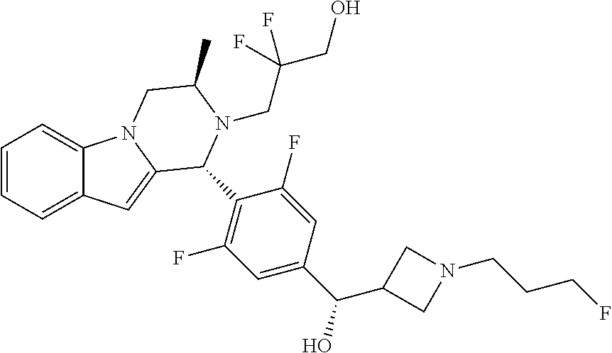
C1=CC=C2C(=C1)N1C(=C2)C(C2=C(F)C=C(C(C3CN(CCCF)C3)O)C=C2F)N(CC(F)(CO)F)C(C)C1
